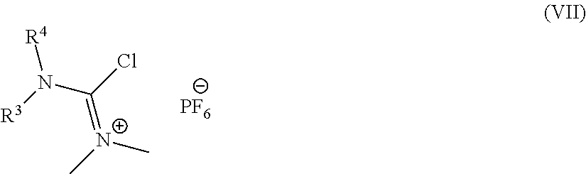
N(C(Cl)=[N+](C)C)([R3])[R4].[PF6]
